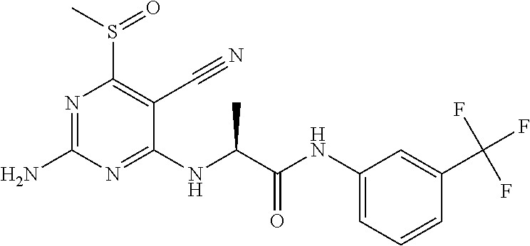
N1=C(N)N=C(NC(C(NC2=CC=CC(C(F)(F)F)=C2)=O)C)C(C#N)=C1S(C)=O
